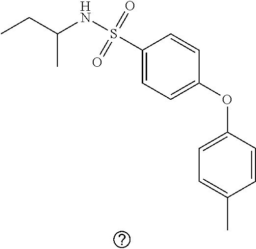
C1(S(NC(CC)C)(=O)=O)=CC=C(OC2=CC=C(C)C=C2)C=C1
